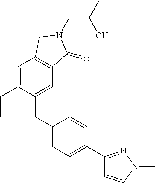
C1=C(CC)C(CC2=CC=C(C3=NN(C)C=C3)C=C2)=CC2=C1CN(CC(C)(O)C)C2=O
